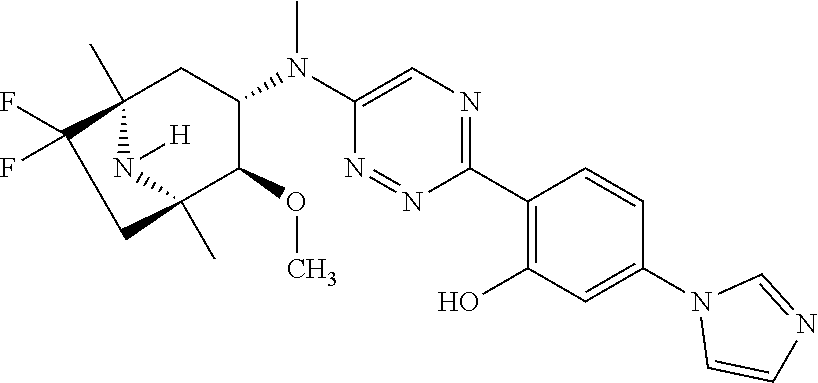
C1(C2=C(O)C=C(N3C=CN=C3)C=C2)=NC=C(N(C2CC3(C)N([H])C(C)(C2OC)CC3(F)F)C)N=N1
